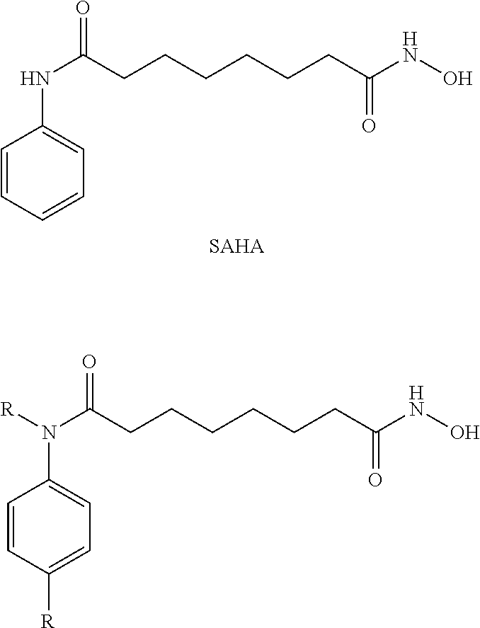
C1=CC=CC=C1NC(CCCCCCC(NO)=O)=O.[SAHA].C1=CC([R])=CC=C1N(C(CCCCCCC(NO)=O)=O)[R]
